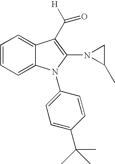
C1=CC=C2C(=C1)C(C([H])=O)=C(N1C(C)C1)N2C1=CC=C(C(C)(C)C)C=C1
